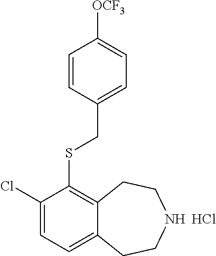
C1(Cl)=CC=C2C(=C1SCC1=CC=C([OCF3])C=C1)CCNCC2.Cl
